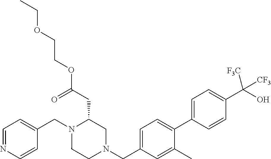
C1=NC=CC(CN2CCN(CC3=CC=C(C4=CC=C(C(O)([CF3])[CF3])C=C4)C(C)=C3)CC2CC(OCCOCC)=O)=C1
